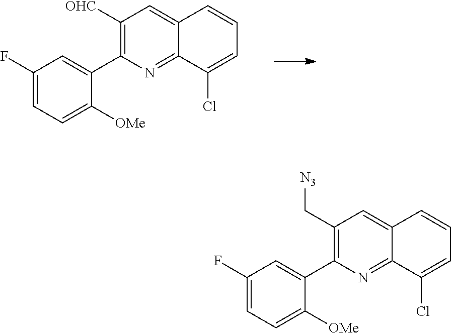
C(C1=C(C2=CC(F)=CC=C2[OMe])N=C2C(=C1)C=CC=C2Cl)[N3].[OHC]C1=C(C2=CC(F)=CC=C2[OMe])N=C2C(=C1)C=CC=C2Cl
